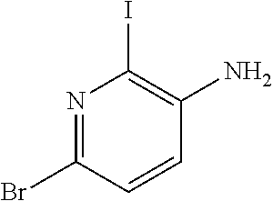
N1=C(Br)C=CC(N)=C1I
